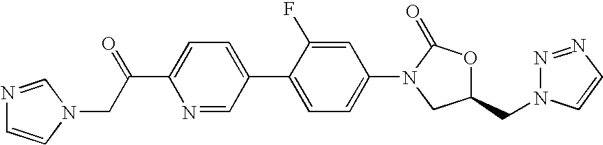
N1=CN(CC(C2=CC=C(C3=CC=C(N4CC(CN5N=NC=C5)OC4=O)C=C3F)C=N2)=O)C=C1
